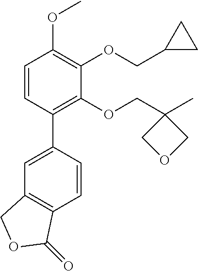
C1=CC(C2=CC3=C(C=C2)C(=O)OC3)=C(OCC2(C)COC2)C(OCC2CC2)=C1OC
